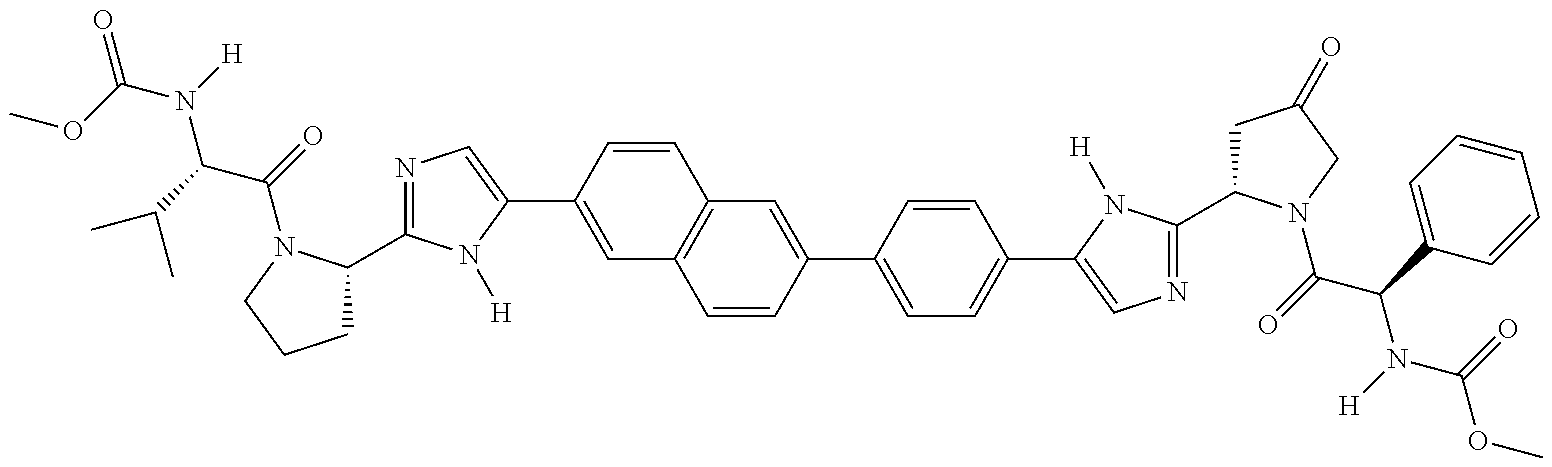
N1=C(C2CCCN2C(C(N(C(=O)OC)[H])C(C)C)=O)N([H])C(C2=CC3=C(C=C2)C=C(C2=CC=C(C4=CN=C(C5CC(=O)CN5C(C(N(C(OC)=O)[H])C5=CC=CC=C5)=O)N4[H])C=C2)C=C3)=C1
